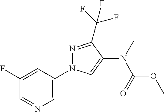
N1=C(C(F)(F)F)C(N(C(OC)=O)C)=CN1C1=CN=CC(F)=C1
